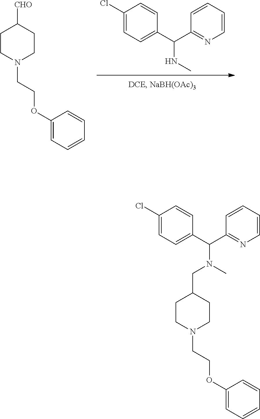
C1(Cl)=CC=C(C(C2=NC=CC=C2)NC)C=C1.C1CN(CCOC2=CC=CC=C2)CCC1[CHO].C1CN(CCOC2=CC=CC=C2)CCC1CN(C(C1=CC=C(Cl)C=C1)C1=NC=CC=C1)C
